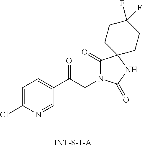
ClC1=CC=C(C(CN2C(=O)C3(NC2=O)CCC(F)(F)CC3)=O)C=N1
